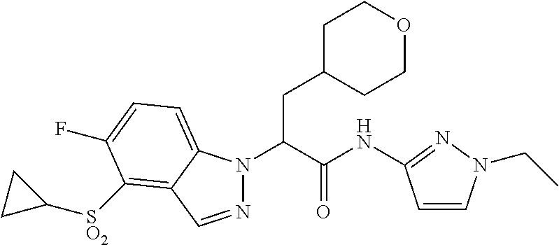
N1(C(C(NC2=NN(CC)C=C2)=O)CC2CCOCC2)N=CC2=C([SO2]C3CC3)C(F)=CC=C12
